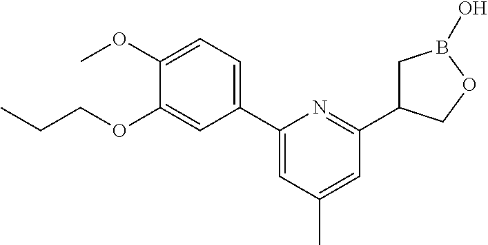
C1(C2=CC(C)=CC(C3CB(O)OC3)=N2)=CC=C(OC)C(OCCC)=C1
